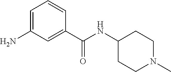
C1=C(N)C=C(C(NC2CCN(C)CC2)=O)C=C1
